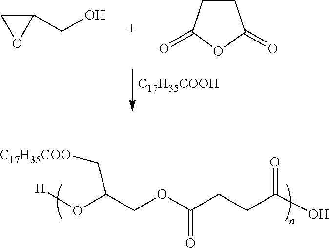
O1C(CO)C1.O1C(=O)CCC1=O.[C17H35COOH].[H]OC(COC(CCC(O)=O)=O)C[C17H35COO]
